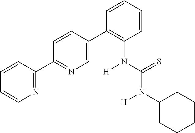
C1=C(C2=C(N(C(=S)N(C3CCCCC3)[H])[H])C=CC=C2)C=CC(C2=NC=CC=C2)=N1
